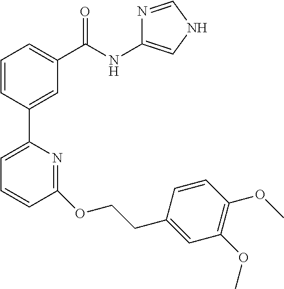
C1=CC(C2=CC=CC(OCCC3=CC(OC)=C(OC)C=C3)=N2)=CC(C(NC2=CNC=N2)=O)=C1
